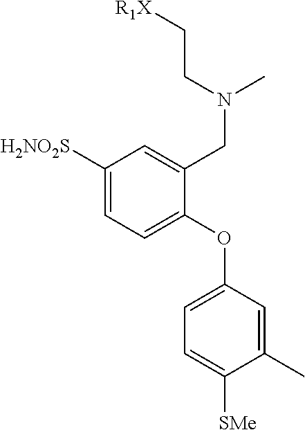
[H2NO2S]C1=CC=C(OC2=CC=C([SMe])C(C)=C2)C(CN(C)CC[R1X])=C1
